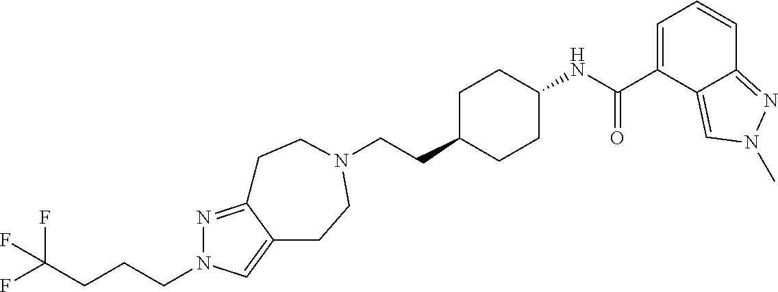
C(CC1CCC(NC(C2=CC=CC3=NN(C)C=C23)=O)CC1)N1CCC2=CN(CCCC(F)(F)F)N=C2CC1
